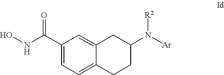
ONC(C1=CC=C2C(=C1)CC(N([Ar])[R2])CC2)=O
